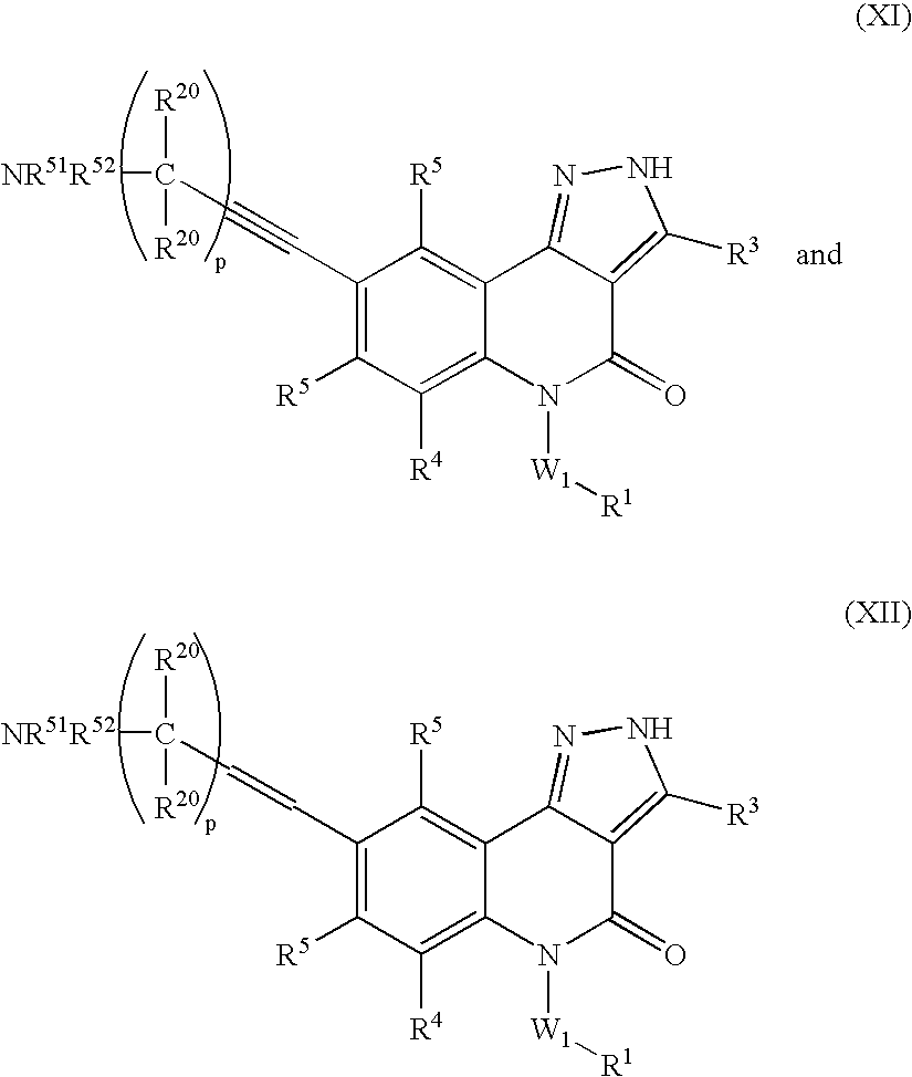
C(=CC([NR51R52])([R20])[R20])C1=C([R5])C([R4])=C2C(=C1[R5])C1=NNC([R3])=C1C(=O)N2[W1][R1].C(#CC([NR51R52])([R20])[R20])C1=C([R5])C([R4])=C2C(=C1[R5])C1=NNC([R3])=C1C(=O)N2[W1][R1]
